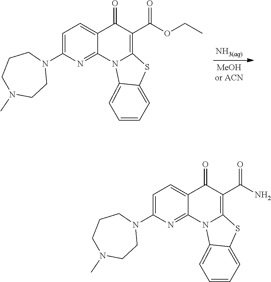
C1=CC=C2C(=C1)N1C3=NC(N4CCCN(C)CC4)=CC=C3C(=O)C(C(OCC)=O)=C1S2.C1=CC=C2C(=C1)N1C3=NC(N4CCCN(C)CC4)=CC=C3C(=O)C(C(N)=O)=C1S2
